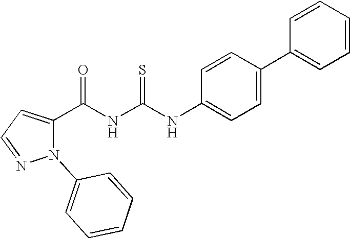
C(NC(NC1=CC=C(C2=CC=CC=C2)C=C1)=S)(=O)C1=CC=NN1C1=CC=CC=C1
